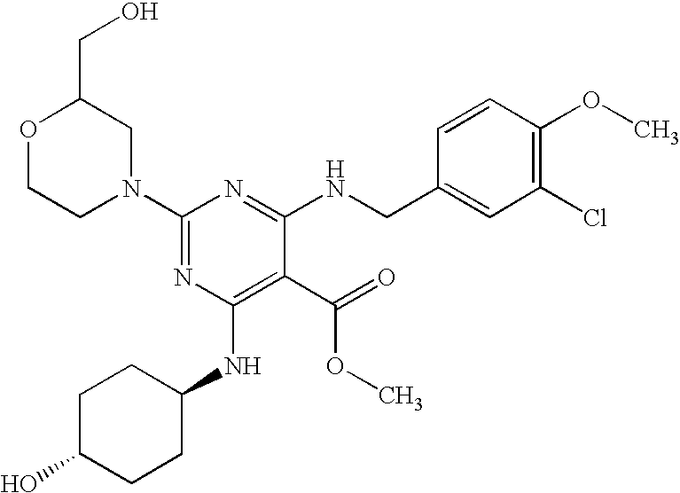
C1N(C2=NC(NC3CCC(O)CC3)=C(C(=O)OC)C(NCC3=CC(Cl)=C(OC)C=C3)=N2)CC(CO)OC1
